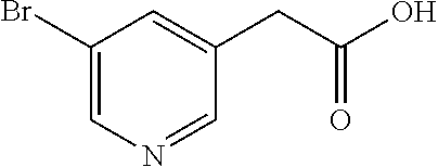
C1=C(Br)C=C(CC(O)=O)C=N1
